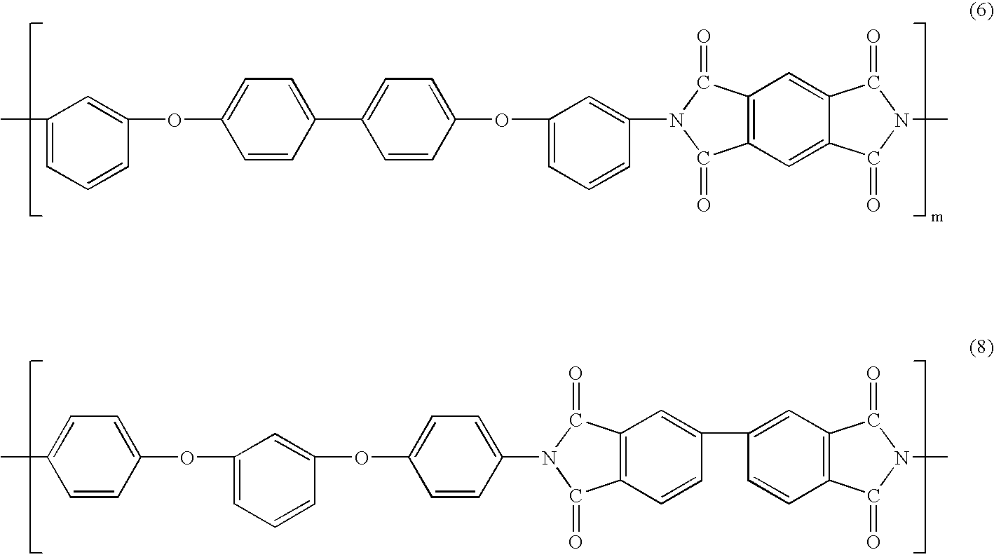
CC1=CC=CC(OC2=CC=C(C3=CC=C(OC4=CC=CC(N5C(=O)C6=C(C=C7C(=C6)C(=O)N(C)C7=O)C5=O)=C4)C=C3)C=C2)=C1.C1=C(C)C=CC(OC2=CC=CC(OC3=CC=C(N4C(=O)C5=C(C=CC(C6=CC7=C(C=C6)C(=O)N(C)C7=O)=C5)C4=O)C=C3)=C2)=C1
